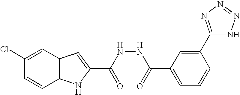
C12=C(C=C(Cl)C=C1)C=C(C(NNC(C1=CC=CC(C3=NN=NN3)=C1)=O)=O)N2
